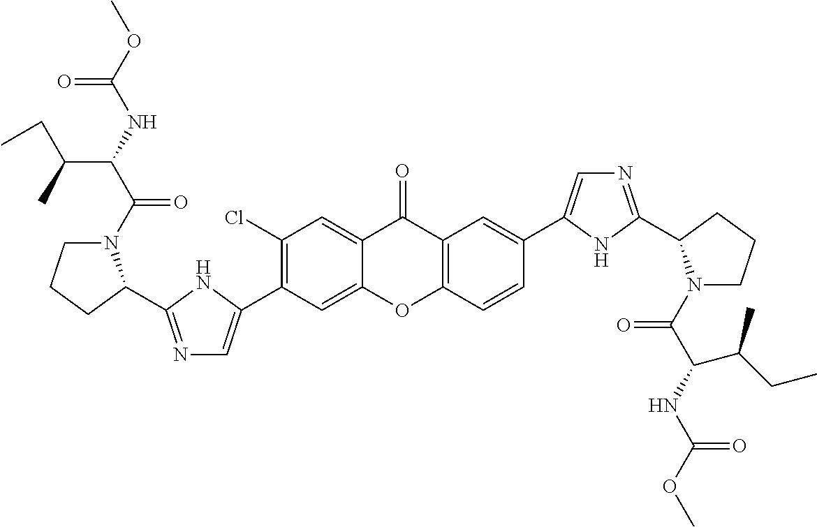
C1(C2=CN=C(C3N(C(=O)C(C(C)CC)NC(=O)OC)CCC3)N2)=C(Cl)C=C2C(=O)C3=C(C=CC(C4=CN=C(C5N(C(=O)C(NC(=O)OC)C(CC)C)CCC5)N4)=C3)OC2=C1
